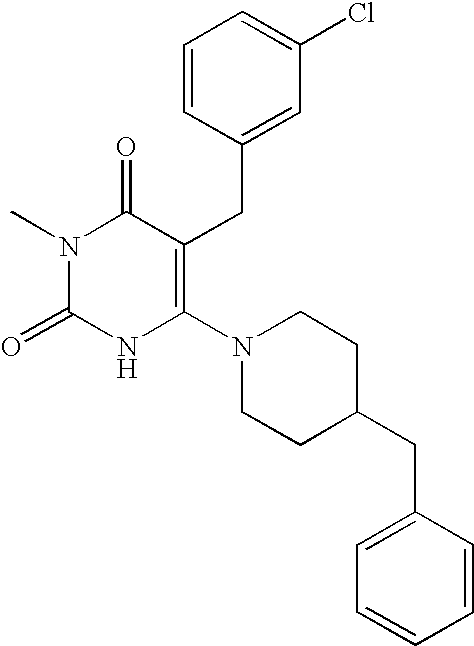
N1(C)C(=O)NC(N2CCC(CC3=CC=CC=C3)CC2)=C(CC2=CC(Cl)=CC=C2)C1=O
